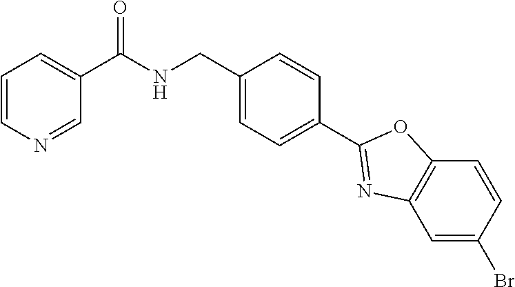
C1=CN=CC(C(NCC2=CC=C(C3=NC4=C(O3)C=CC(Br)=C4)C=C2)=O)=C1
